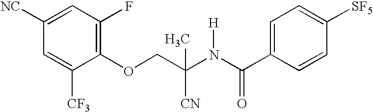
C1(OCC(N(C(C2=CC=C([SF5])C=C2)=O)[H])(C)[CN])=C(F)C=C([NC])C=C1[CF3]
